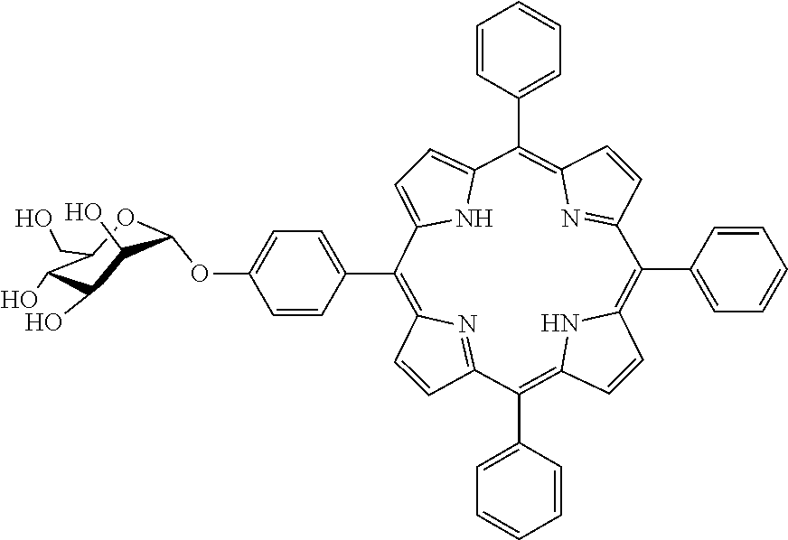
C1(O)C(O)C(O)C(OC2=CC=C(C3=C4C=CC(=N4)C(C4=CC=CC=C4)=C4C=CC(=C(C5=CC=CC=C5)C5=NC(=C(C6=CC=CC=C6)C6=CC=C3N6)C=C5)N4)C=C2)OC1CO
